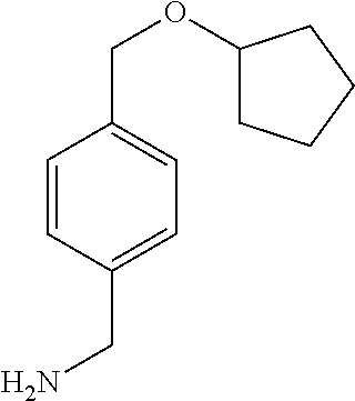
C1=CC(CN)=CC=C1COC1CCCC1
